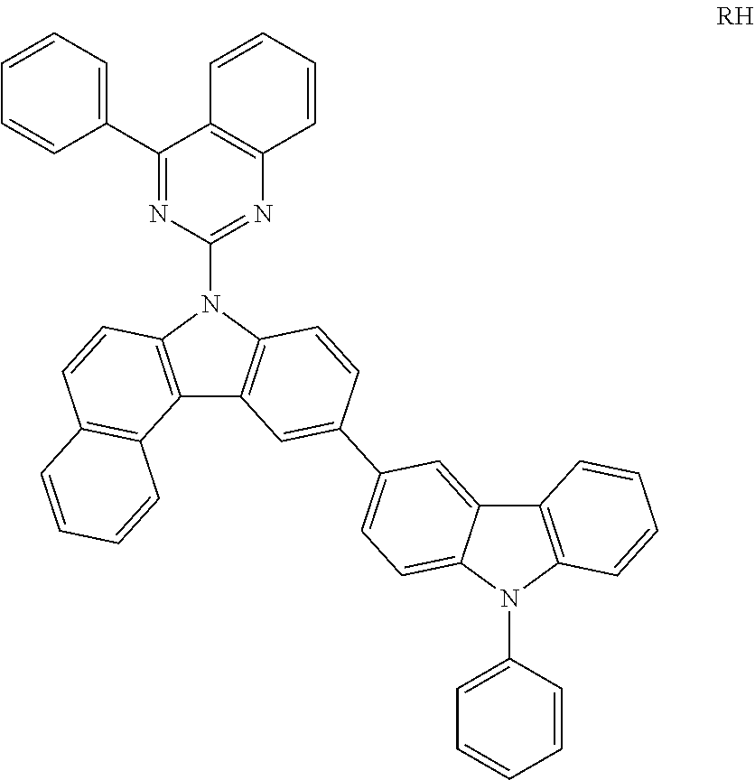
C1=CC(C2=NC(N3C4=C(C5=C3C=CC(C3=CC=C6C(=C3)C3=C(N6C6=CC=CC=C6)C=CC=C3)=C5)C3=C(C=C4)C=CC=C3)=NC3=C2C=CC=C3)=CC=C1
